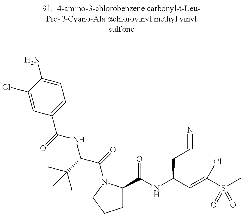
C1=C(Cl)C(N)=CC=C1C(=O)NC(C(=O)N1C(C(NC(C=C(S(C)(=O)=O)Cl)CC#N)=O)CCC1)C(C)(C)C
